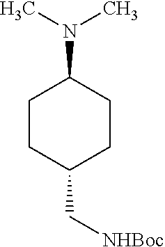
C1CC(C[NHBoc])CCC1N(C)C
